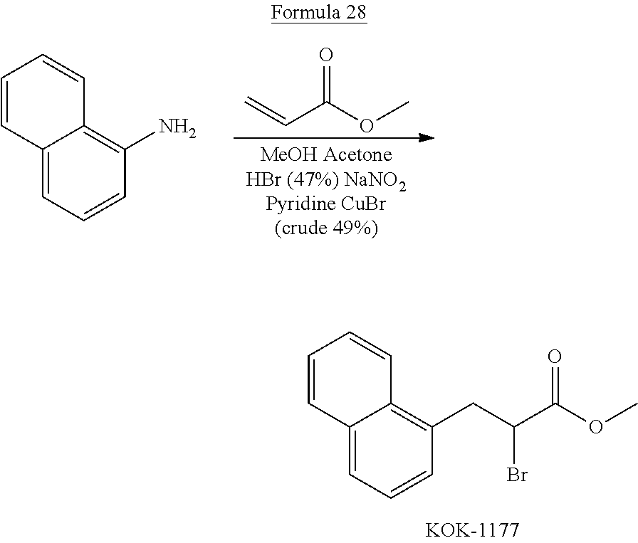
C12=CC=CC(CC(C(OC)=O)Br)=C1C=CC=C2.C(C(OC)=O)=C.C12=CC=CC(N)=C1C=CC=C2
